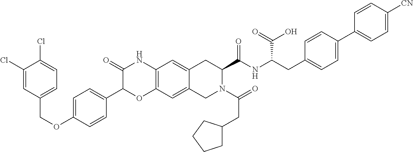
C1(Cl)=CC(COC2=CC=C(C3OC4=C(NC3=O)C=C3C(=C4)CN(C(=O)CC4CCCC4)C(C(NC(CC4=CC=C(C5=CC=C([CN])C=C5)C=C4)C(=O)O)=O)C3)C=C2)=CC=C1Cl
